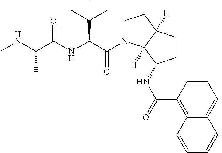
CNC(C(NC(C(N1CCC2([H])C1([H])C(NC(=O)C1=C3C(=CC=C1)C=CC=C3)CC2)=O)C(C)(C)C)=O)C
